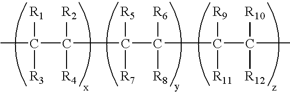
CC(C([R2])(CC(C([R6])(CC(C(C)([R10])[R12])([R9])[R11])[R8])([R5])[R7])[R4])([R1])[R3]
